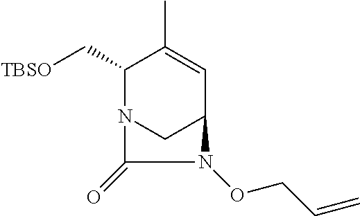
[TBSO]CC1N2CC(C=C1C)N(OCC=C)C2=O
